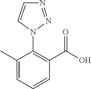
C1(C)=CC=CC(C(O)=O)=C1N1N=NC=C1
